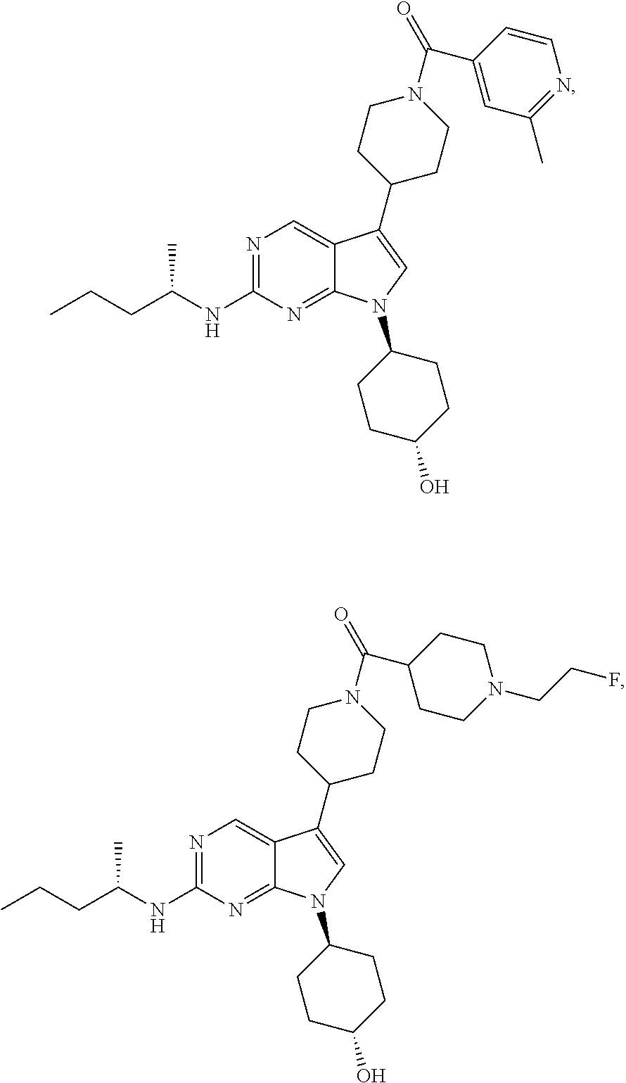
N1=C(NC(CCC)C)N=C2C(=C1)C(C1CCN(C(=O)C3CCN(CCF)CC3)CC1)=CN2C1CCC(O)CC1.N1=C(NC(CCC)C)N=C2C(=C1)C(C1CCN(C(=O)C3=CC(C)=NC=C3)CC1)=CN2C1CCC(O)CC1
